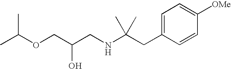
O(CC(CNC(CC1=CC=C([OMe])C=C1)(C)C)O)C(C)C
